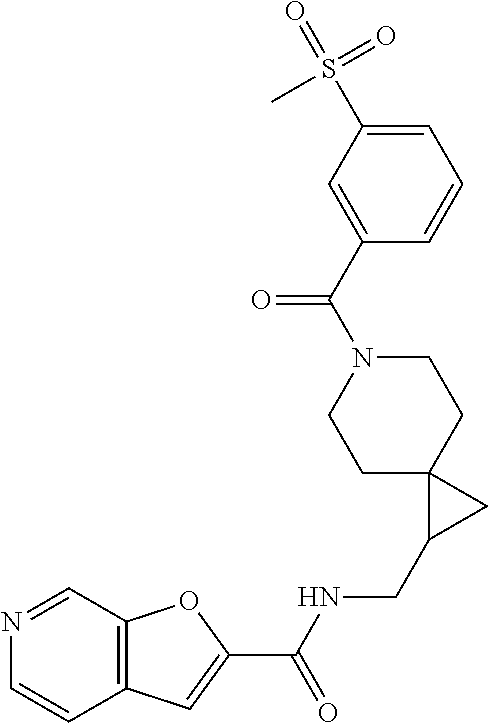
C1C2(CCN(C(C3=CC(S(=O)(=O)C)=CC=C3)=O)C1)C(CNC(C1=CC3=C(O1)C=NC=C3)=O)C2
